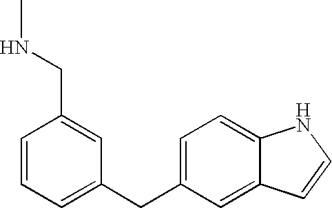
C1=CC=C(CC2=CC=C3C(=C2)C=CN3)C=C1CNC
